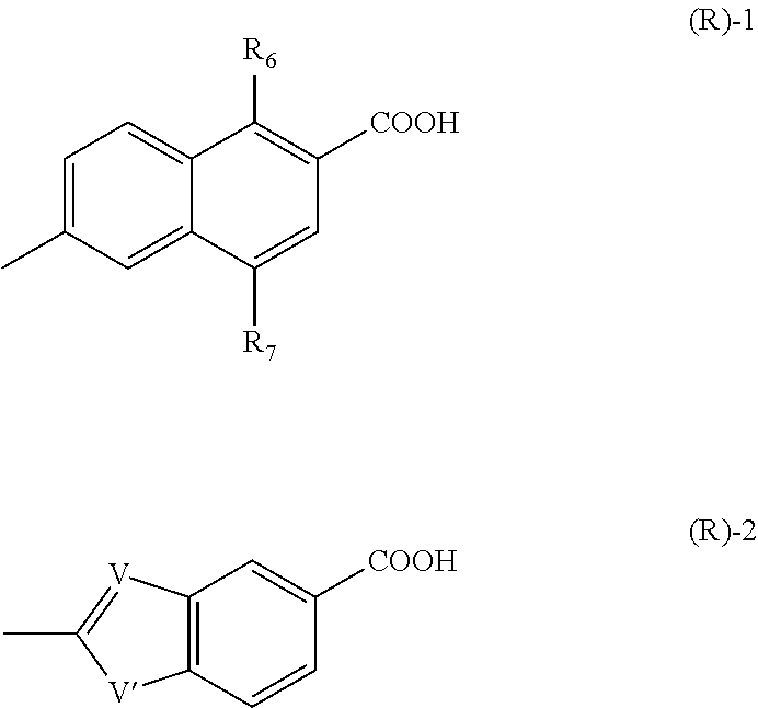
C1=C(C)C=C2C(=C1)C([R6])=C([COOH])C=C2[R7].C12=C(C=CC([COOH])=C1)[V]C(C)=[V]2
